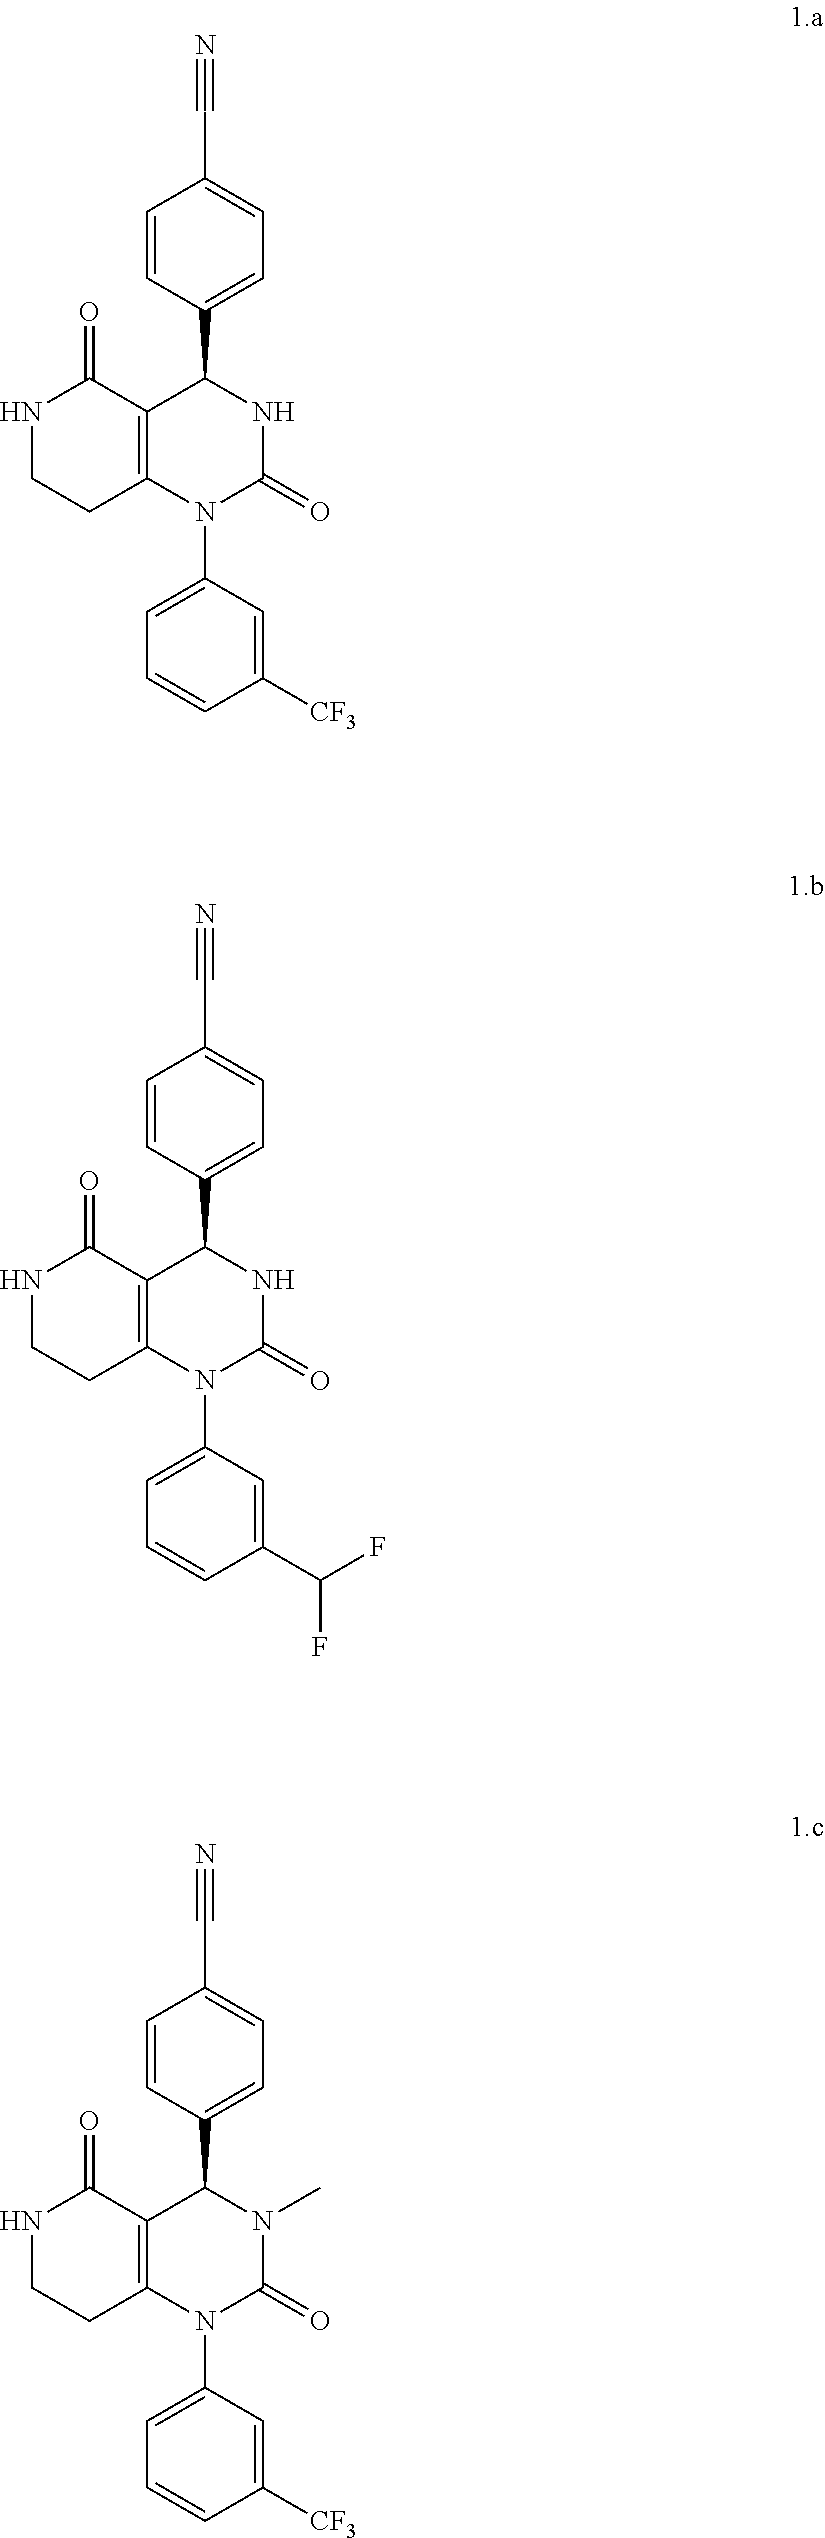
C1=CC(C2NC(=O)N(C3=CC=CC([CF3])=C3)C3=C2C(=O)NCC3)=CC=C1C#N.C1=CC(C2NC(=O)N(C3=CC=CC(C(F)F)=C3)C3=C2C(=O)NCC3)=CC=C1C#N.C1=CC(C2N(C)C(=O)N(C3=CC=CC([CF3])=C3)C3=C2C(=O)NCC3)=CC=C1C#N
